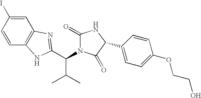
C1=C(I)C=CC2=C1N=C(C(C(C)C)N1C(=O)NC(C3=CC=C(OCCO)C=C3)C1=O)N2
